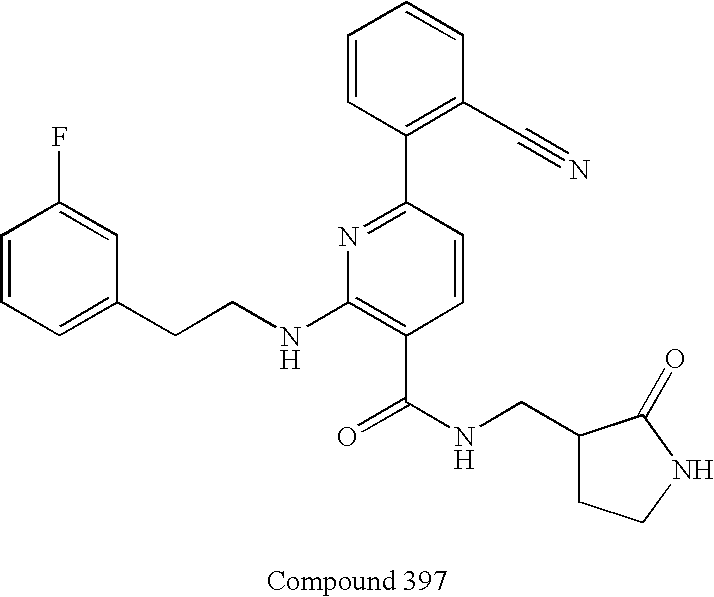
C1=CC=C(CCNC2=C(C(NCC3CCNC3=O)=O)C=CC(C3=C(C#N)C=CC=C3)=N2)C=C1F
